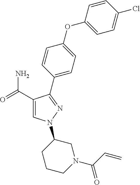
C1(C(=O)N)=CN(C2CCCN(C(=O)C=C)C2)N=C1C1=CC=C(OC2=CC=C(Cl)C=C2)C=C1
